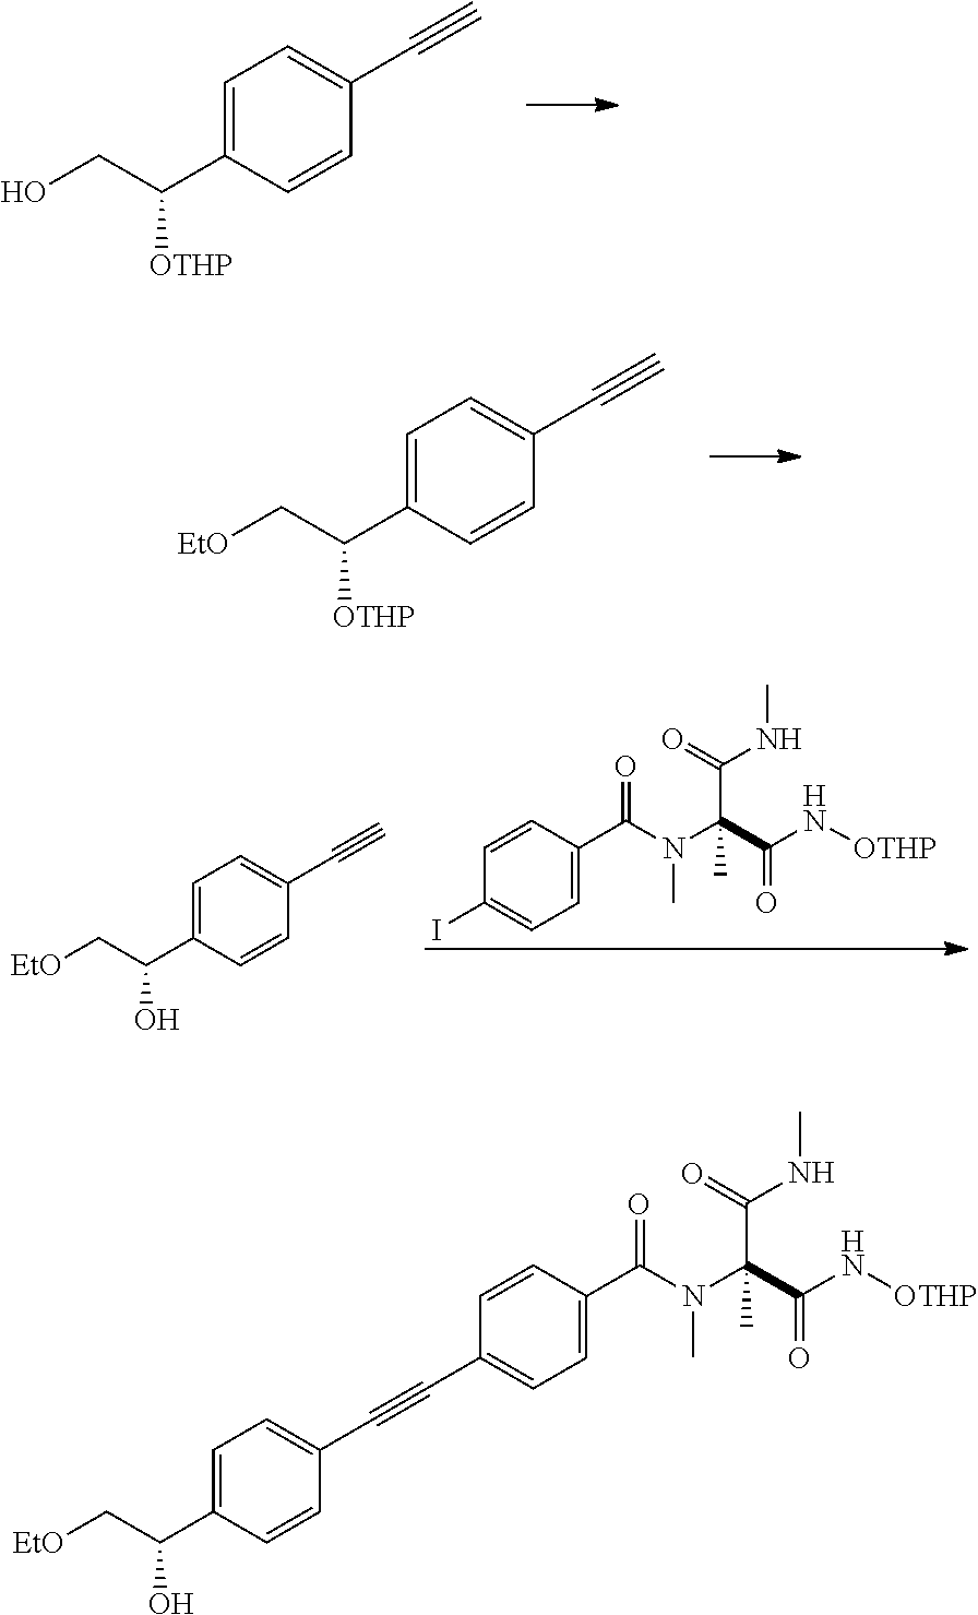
OCC(C1=CC=C(C#C)C=C1)[OTHP].[EtO]CC(C1=CC=C(C#C)C=C1)[OTHP].C1=CC(C(N(C(C(N[OTHP])=O)(C(=O)NC)C)C)=O)=CC=C1I.[EtO]CC(C1=CC=C(C#C)C=C1)O.C1=CC(C(N(C(C(N[OTHP])=O)(C(=O)NC)C)C)=O)=CC=C1C#CC1=CC=C(C(C[EtO])O)C=C1
